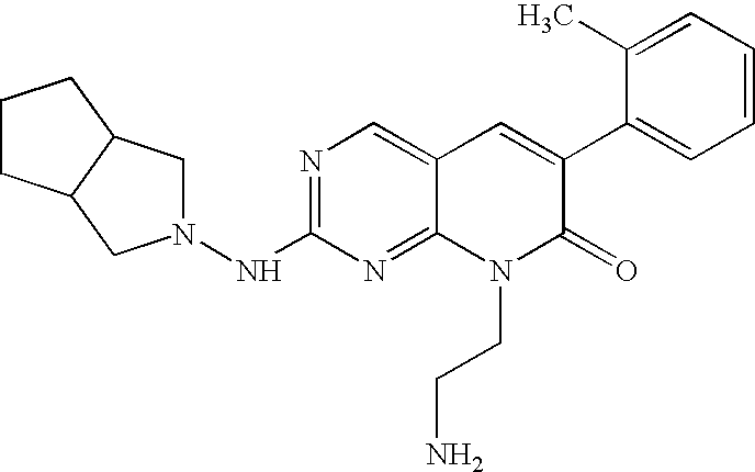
N1=C(NN2CC3C(C2)CCC3)N=C2C(=C1)C=C(C1=CC=CC=C1C)C(=O)N2CCN
